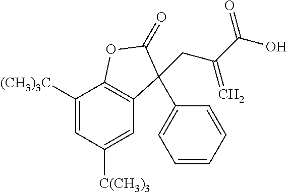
C1([(CH3)3C])=CC([C(CH3)3])=CC2=C1OC(=O)C2(C1=CC=CC=C1)CC(C(O)=O)=C
